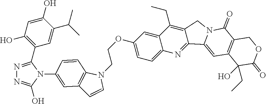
C(OC1=CC=C2C(=C1)C(CC)=C1C(=N2)C2=CC3=C(C(=O)N2C1)COC(=O)C3(O)CC)CN1C2=C(C=C1)C=C(N1C(C3=C(O)C=C(O)C(C(C)C)=C3)=NN=C1O)C=C2
